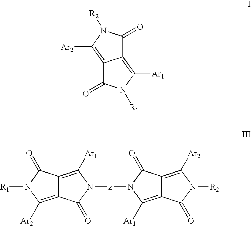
C12=C([Ar2])N([R2])C(=O)C1=C([Ar1])N([R1])C2=O.C12=C([Ar1])N([z]N3C([Ar1])=C4C(=C([Ar2])N([R2])C4=O)C3=O)C(=O)C1=C([Ar2])N([R1])C2=O
